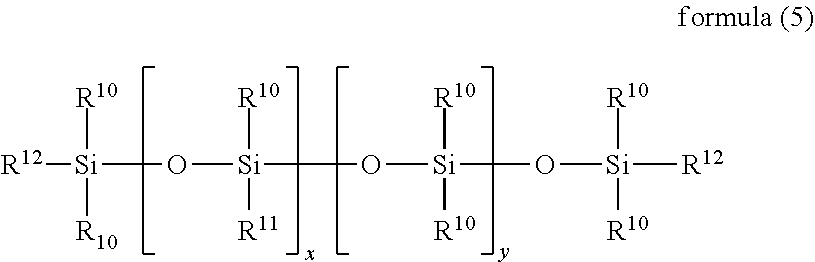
[R12][Si]([R10])([R10])O[Si]([R11])([R10])O[Si]([R10])([R10])O[Si]([R10])([R10])[R12]
